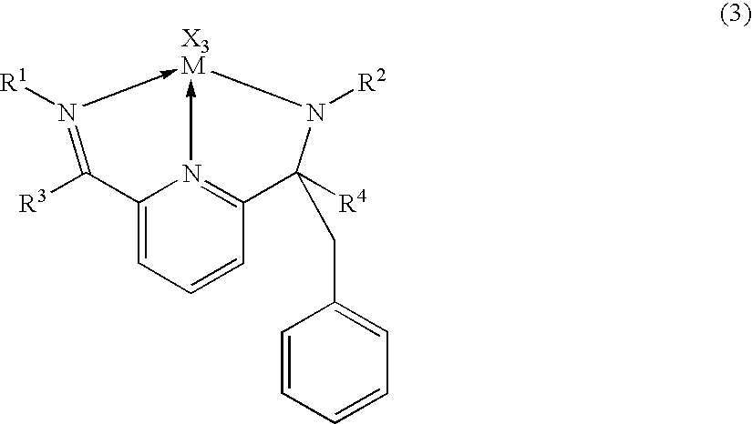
C12=CC=CC3=N1->[X3M](-N([R1])=C2[R3])N([R2])C3([R4])CC1=CC=CC=C1
